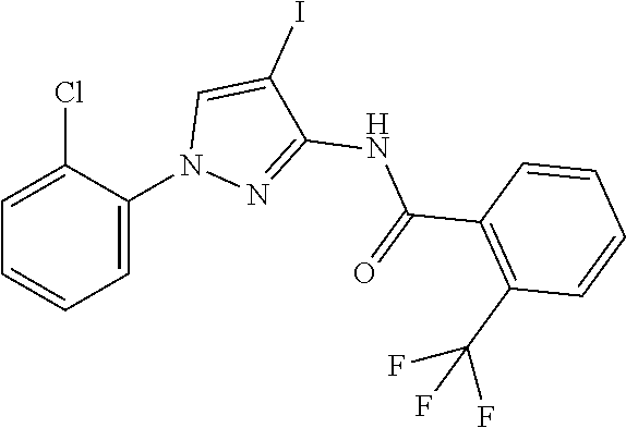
C1=C(N2N=C(NC(=O)C3=C(C(F)(F)F)C=CC=C3)C(I)=C2)C(Cl)=CC=C1
